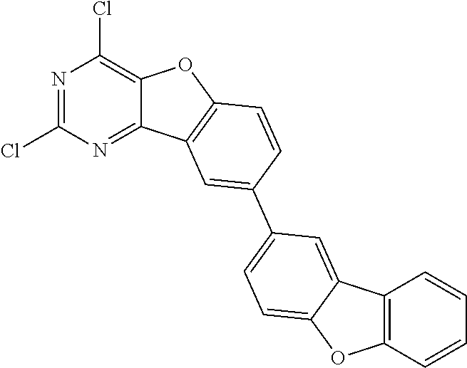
N1=C(Cl)N=C2C(=C1Cl)OC1=C2C=C(C2=CC=C3C(=C2)C2=C(O3)C=CC=C2)C=C1
